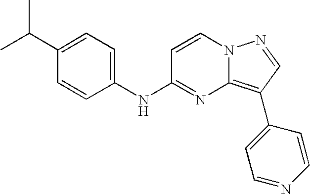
CC(C)C1=CC=C(NC2=NC3=C(C4=CC=NC=C4)C=NN3C=C2)C=C1
